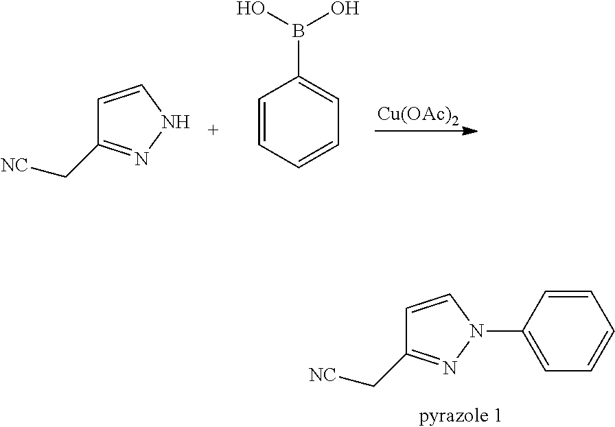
C1=CNN=C1C[NC].C1=CC=CC=C1B(O)O.[Cu(OAc)2].C1=CN(C2=CC=CC=C2)N=C1C[NC]
